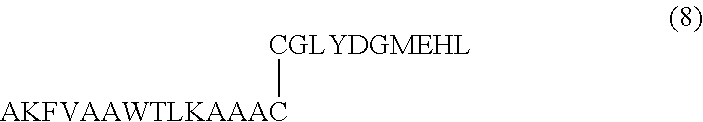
[CGLYDGMEHL][AKFVAAWTLKAAAC]
